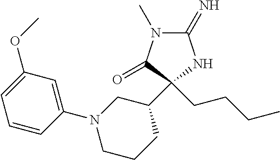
C1(=N)N(C)C(=O)C(C2CN(C3=CC(OC)=CC=C3)CCC2)(CCCC)N1
